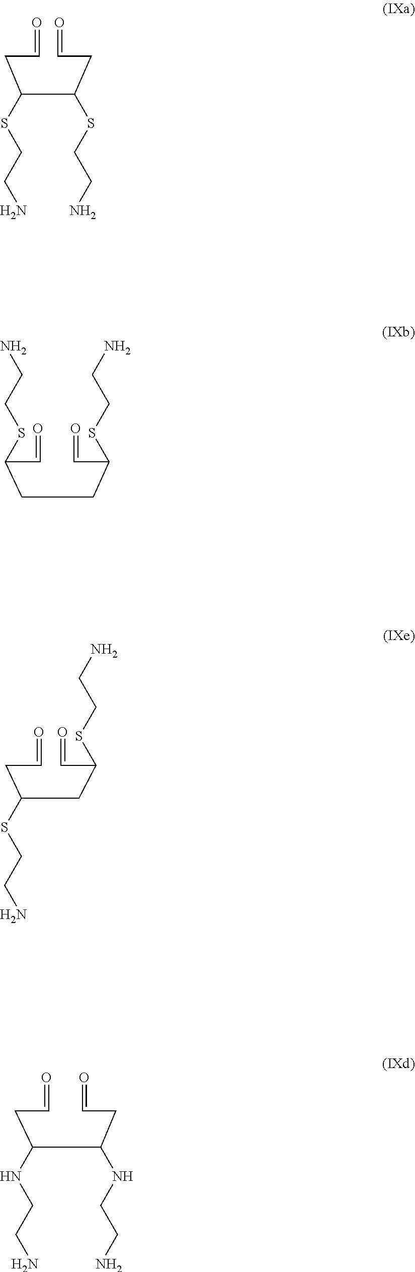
C(=O)CC(C(CC=O)SCCN)SCCN.C(=O)C(CCC(C=O)SCCN)SCCN.C(=O)CC(CC(C=O)SCCN)SCCN.C(=O)CC(C(CC=O)NCCN)NCCN
